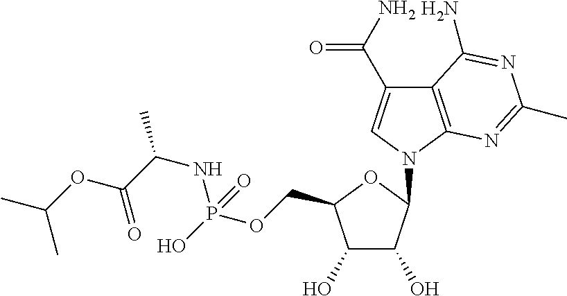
C1(O)C(O)C(COP(NC(C)C(=O)OC(C)C)(O)=O)OC1N1C=C(C(N)=O)C2=C1N=C(C)N=C2N
